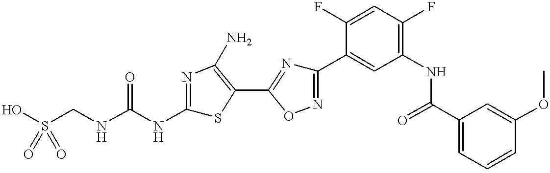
S(CNC(NC1=NC(N)=C(C2=NC(C3=CC(NC(C4=CC=CC(OC)=C4)=O)=C(F)C=C3F)=NO2)S1)=O)(O)(=O)=O
